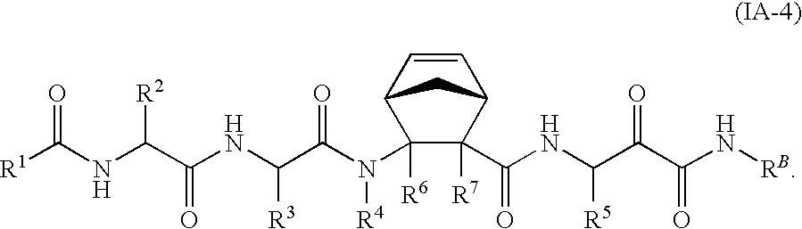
[R1]C(NC(C(NC(C(N(C1([R6])C([R7])(C(NC(C(C(N[RB])=O)=O)[R5])=O)C2C=CC1C2)[R4])=O)[R3])=O)[R2])=O
